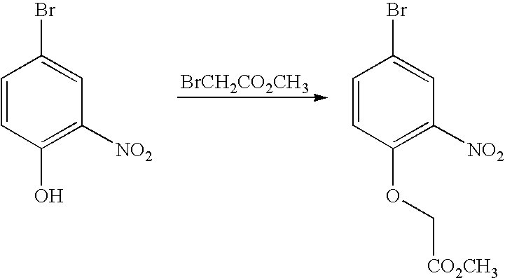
C1=CC(O)=C([NO2])C=C1Br.[BrCH2CO2CH3].C1=CC(OC[CO2CH3])=C([NO2])C=C1Br
